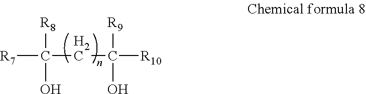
[R7]C([R8])(O)CC([R9])(O)[R10]
